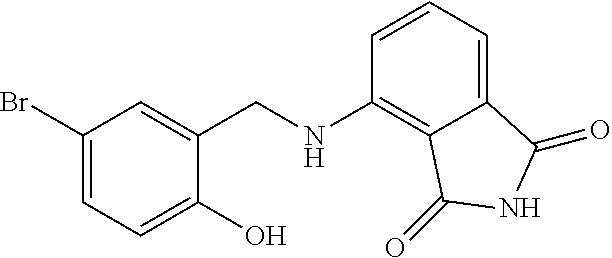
C1(CNC2=C3C(=CC=C2)C(=O)NC3=O)=CC(Br)=CC=C1O
